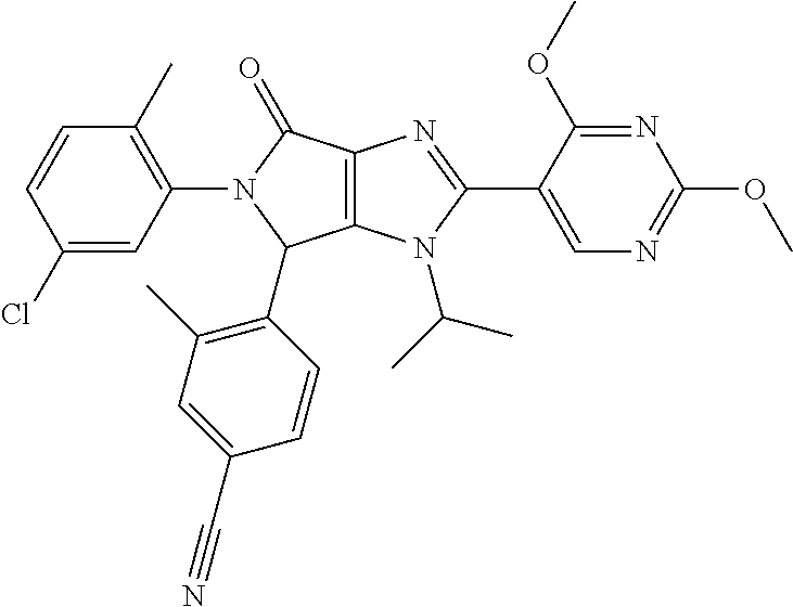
C12=C(N(C(C)C)C(C3=CN=C(OC)N=C3OC)=N1)C(C1=C(C)C=C(C#N)C=C1)N(C1=C(C)C=CC(Cl)=C1)C2=O
